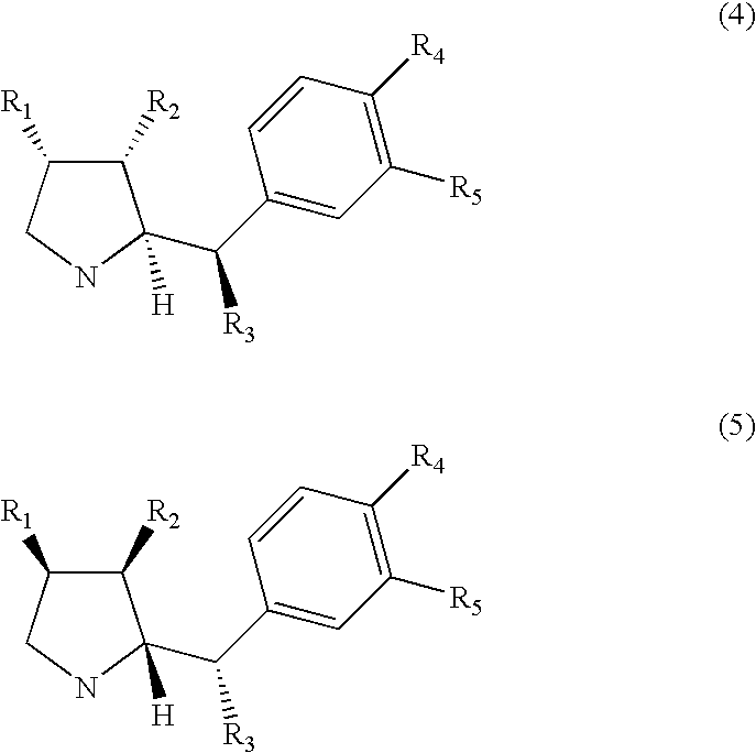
C1([R2])C([R1])CNC1(C(C1=CC([R5])=C([R4])C=C1)[R3])[H].C1([R2])C([R1])CNC1(C(C1=CC([R5])=C([R4])C=C1)[R3])[H]
